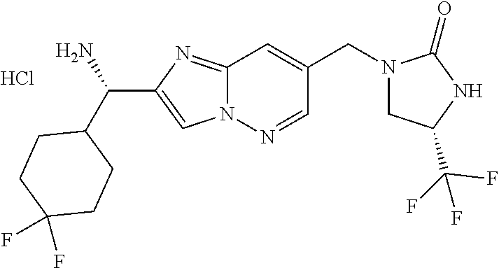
C12=NC(C(C3CCC(F)(F)CC3)N)=CN1N=CC(CN1CC(C(F)(F)F)NC1=O)=C2.Cl
